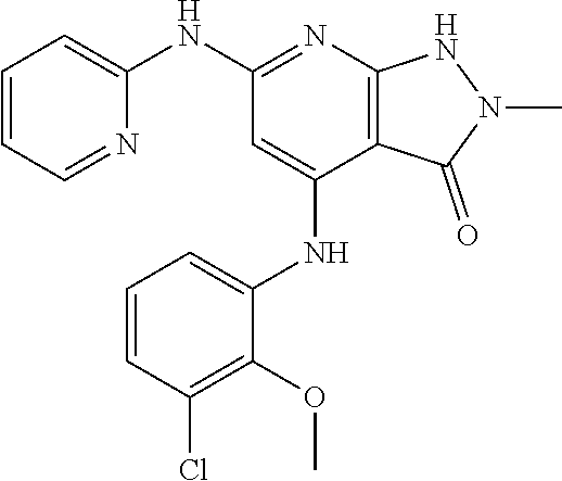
C1=CC=NC(NC2=NC3=C(C(NC4=CC=CC(Cl)=C4OC)=C2)C(=O)N(C)N3)=C1
